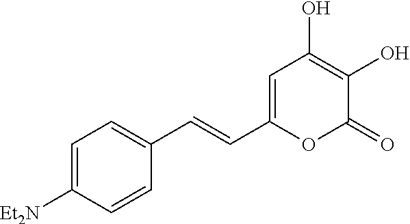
C(C1=CC(O)=C(O)C(=O)O1)=CC1=CC=C([Et2N])C=C1
